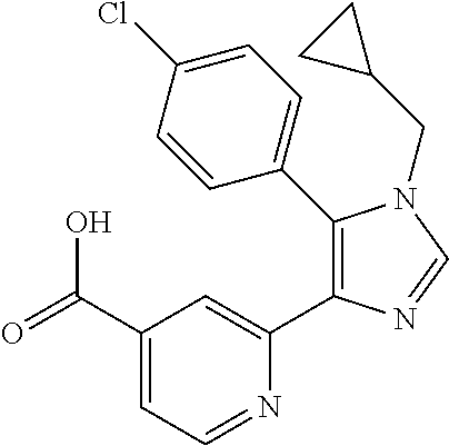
C1(C(=O)O)=CC=NC(C2=C(C3=CC=C(Cl)C=C3)N(CC3CC3)C=N2)=C1
